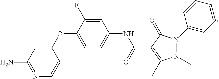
C1(OC2=CC=C(NC(C3=C(C)N(C)N(C4=CC=CC=C4)C3=O)=O)C=C2F)=CC(N)=NC=C1
